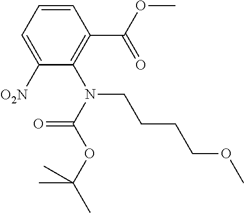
C1=CC=C([O2N])C(N(CCCCOC)C(=O)OC(C)(C)C)=C1C(OC)=O
